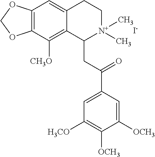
C12=C(C([CH3O])=C3C(=C1)CC[N+](C)(C)C3CC(C1=CC([H3CO])=C([OCH3])C([OCH3])=C1)=O)OCO2.[I-]
